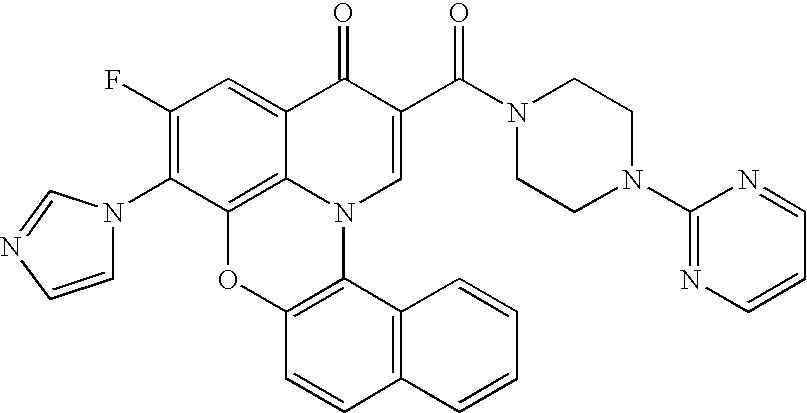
C1(F)=C(N2C=CN=C2)C2=C3C(=C1)C(=O)C(C(N1CCN(C4=NC=CC=N4)CC1)=O)=CN3C1=C(O2)C=CC2=C1C=CC=C2
